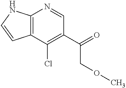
C12=C(C(Cl)=C(C(=O)COC)C=N1)C=CN2
